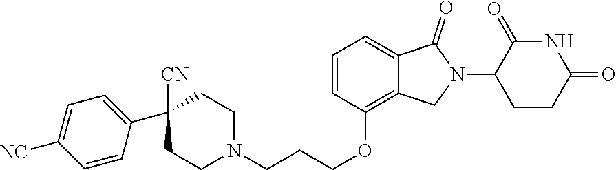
N1C(=O)C(N2C(=O)C3=CC=CC(OCCCN4CCC([CN])(C5=CC=C([NC])C=C5)CC4)=C3C2)CCC1=O
